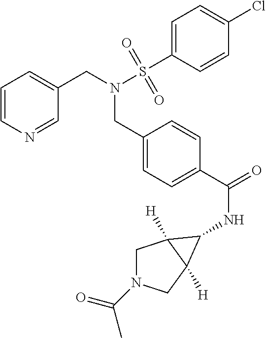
C1=CN=CC(CN(S(C2=CC=C(Cl)C=C2)(=O)=O)CC2=CC=C(C(=O)NC3C4([H])CN(C(C)=O)CC43[H])C=C2)=C1
